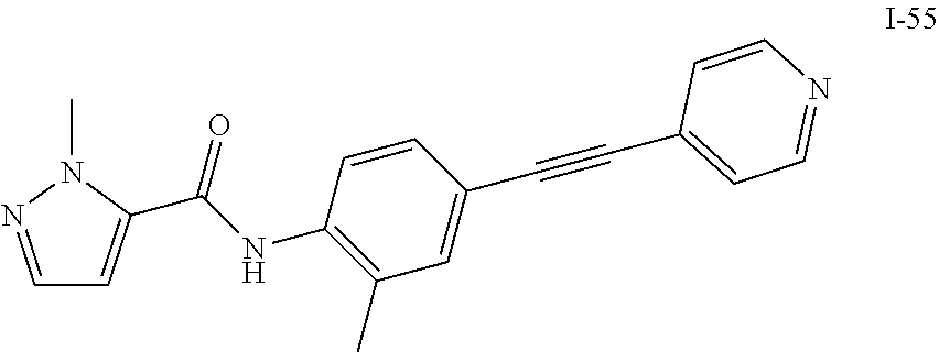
C1=NN(C)C(C(NC2=C(C)C=C(C#CC3=CC=NC=C3)C=C2)=O)=C1
